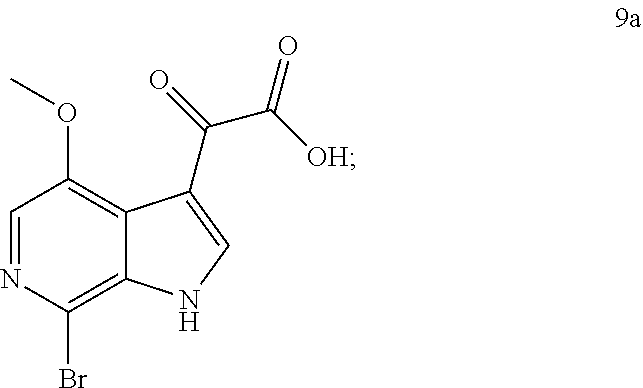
C12=C(OC)C=NC(Br)=C1NC=C2C(=O)C([OH])=O
